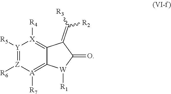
[R1][W]1C2=[A]([R7])[Z]([R6])=[Y]([R5])[X]([R4])=C2C(=C([R3])[R2])C1=O
